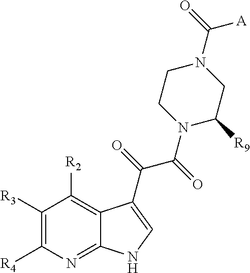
C1([R3])=C([R4])N=C2C(=C1[R2])C(C(C(N1C([R9])CN(C([A])=O)CC1)=O)=O)=CN2
